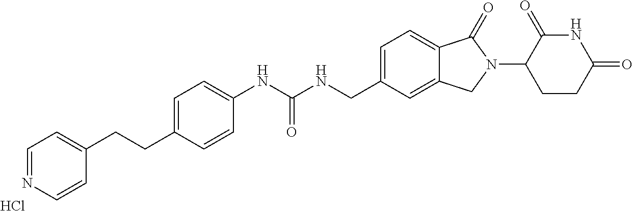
C1=CC(NC(NCC2=CC=C3C(=C2)CN(C2CCC(=O)NC2=O)C3=O)=O)=CC=C1CCC1=CC=NC=C1.Cl
